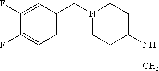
C1=C(CN2CCC(NC)CC2)C=C(F)C(F)=C1
